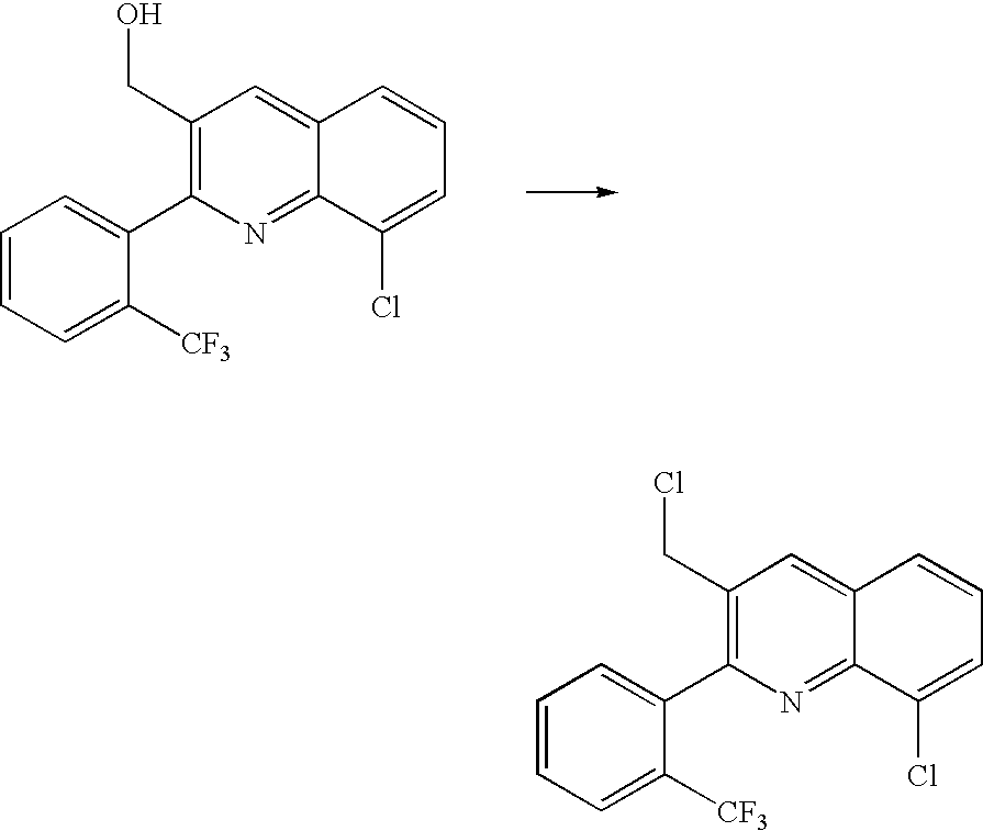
C1(CO)=C(C2=CC=CC=C2[CF3])N=C2C(=C1)C=CC=C2Cl.C1(CCl)=C(C2=CC=CC=C2[CF3])N=C2C(=C1)C=CC=C2Cl
